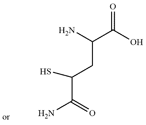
C(CC(C(N)=O)S)(C(O)=O)N
